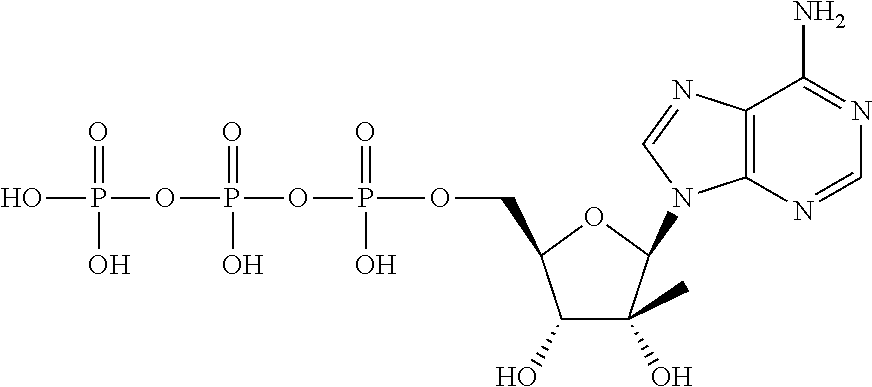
C1(O)C(O)(C)C(N2C3=C(N=C2)C(N)=NC=N3)OC1COP(OP(OP(O)(=O)O)(=O)O)(=O)O
